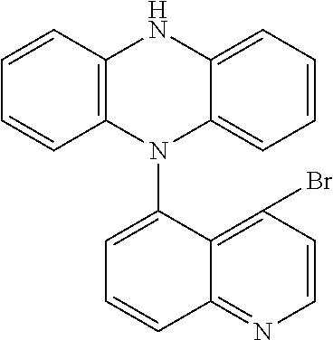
C1=CC2=C(C=C1)N(C1=CC=CC3=NC=CC(Br)=C13)C1=CC=CC=C1N2
